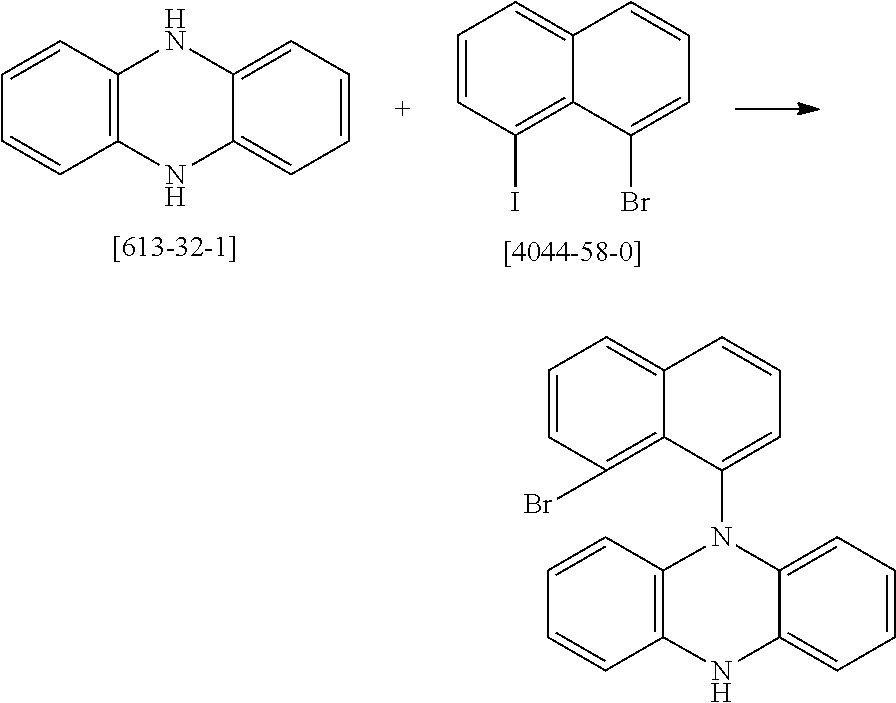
C1=CC2=C(C=C1)NC1=CC=CC=C1N2.C1=CC(I)=C2C(=C1)C=CC=C2Br.C12=C(N(C3=CC=CC4=CC=CC(Br)=C34)C3=CC=CC=C3N1)C=CC=C2
